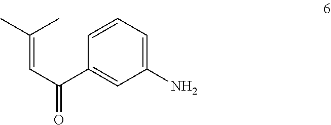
C1(N)=CC=CC(C(C=C(C)C)=O)=C1
